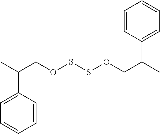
C(OSSOCC(C)C1=CC=CC=C1)C(C)C1=CC=CC=C1
